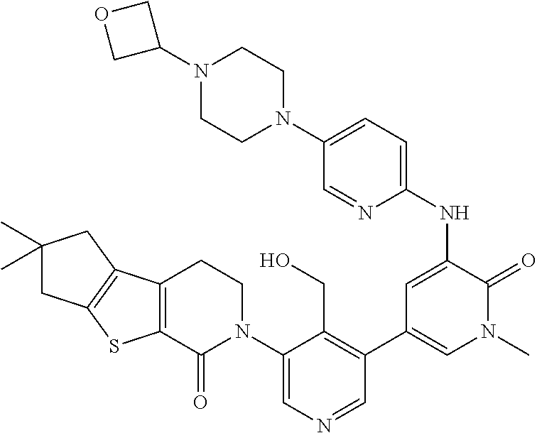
C1(N2CCC3=C(C2=O)SC2=C3CC(C)(C)C2)=CN=CC(C2=CN(C)C(=O)C(NC3=CC=C(N4CCN(C5COC5)CC4)C=N3)=C2)=C1CO
